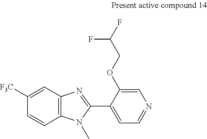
C1=C([F3C])C=CC2=C1N=C(C1=CC=NC=C1OCC(F)F)N2C
